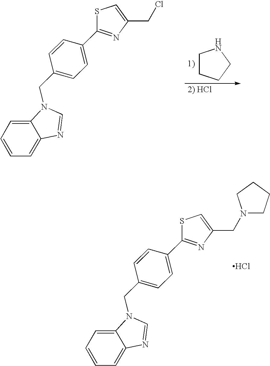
C1CCCN1.C12=CC=CC=C1N=CN2CC1=CC=C(C2=NC(CCl)=CS2)C=C1.C12=CC=CC=C1N=CN2CC1=CC=C(C2=NC(CN3CCCC3)=CS2)C=C1.Cl
